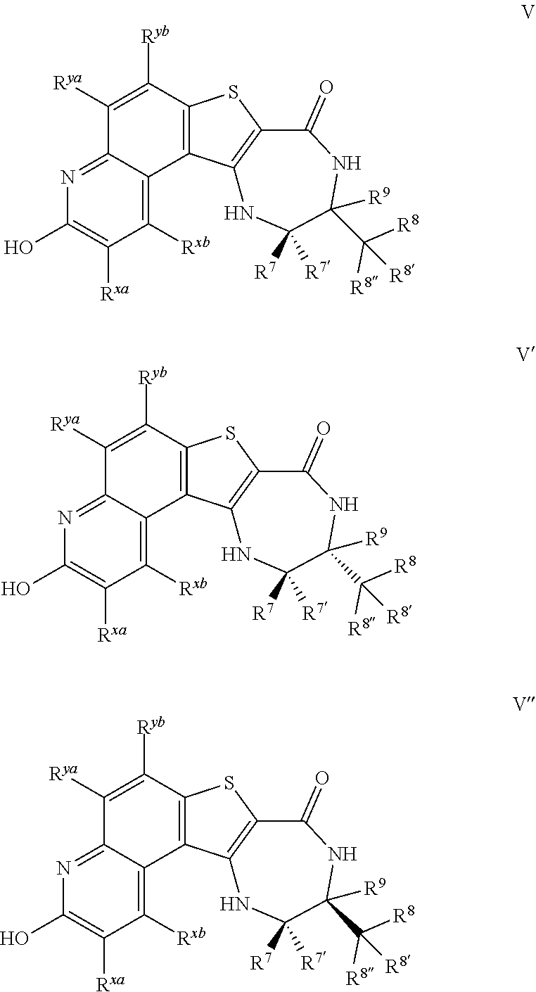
C1([Rya])=C([Ryb])C2=C(C3=C([Rxb])C([Rxa])=C(O)N=C13)C1=C(S2)C(=O)NC([R9])(C([R8])([R8])[R8])C([R7])([R7])N1.C1([Rya])=C([Ryb])C2=C(C3=C([Rxb])C([Rxa])=C(O)N=C13)C1=C(S2)C(=O)NC([R9])(C([R8])([R8])[R8])C([R7])([R7])N1.C1([Rya])=C([Ryb])C2=C(C3=C([Rxb])C([Rxa])=C(O)N=C13)C1=C(S2)C(=O)NC([R9])(C([R8])([R8])[R8])C([R7])([R7])N1
